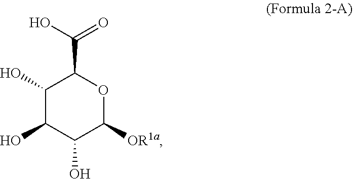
[OR1a]C1OC(C(=O)O)C(O)C(O)C1O
